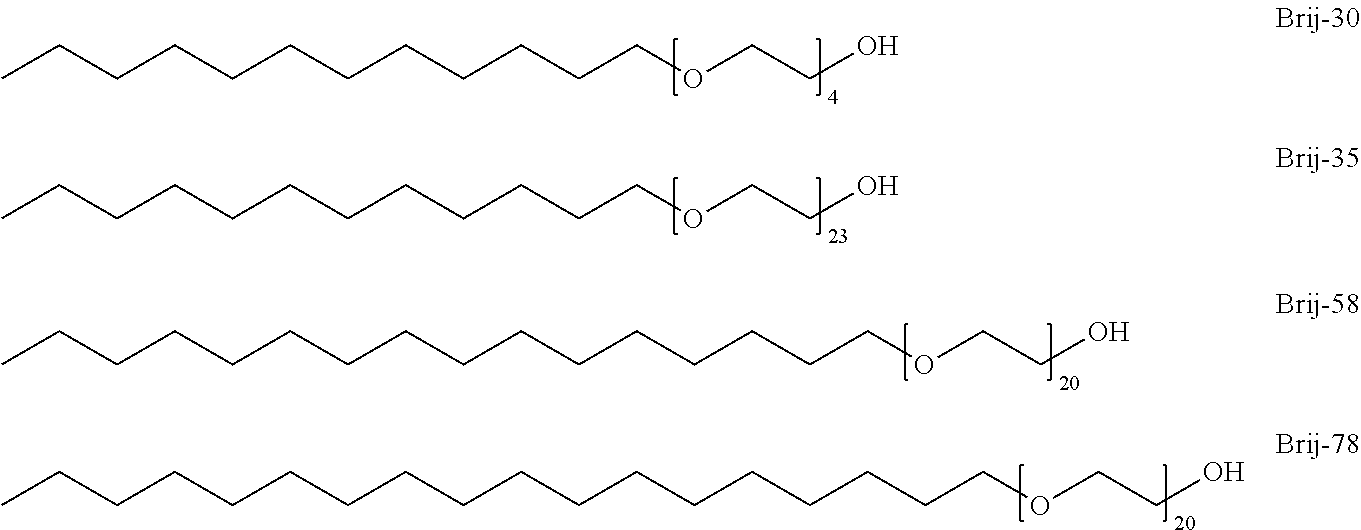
CCCCCCCCCCCCCCCCCCOCCO.CCCCCCCCCCCCOCCO.CCCCCCCCCCCCOCCO.CCCCCCCCCCCCCCCCOCCO
